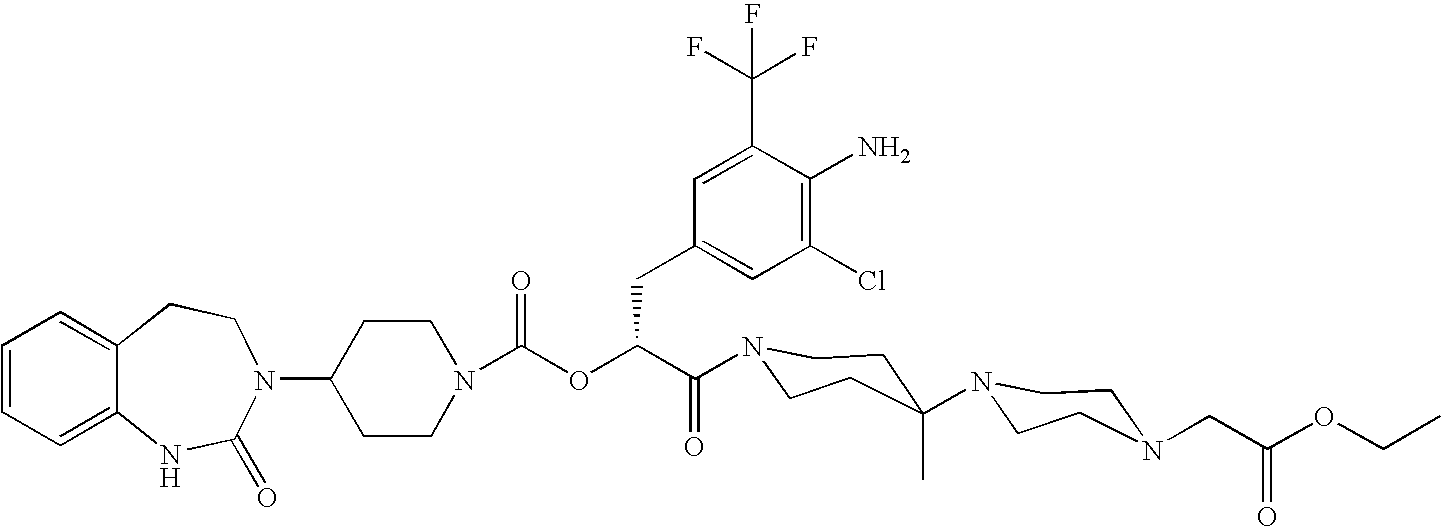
C12=CC=CC=C1NC(=O)N(C1CCN(C(OC(C(=O)N3CCC(N4CCN(CC(OCC)=O)CC4)(C)CC3)CC3=CC(Cl)=C(N)C(C(F)(F)F)=C3)=O)CC1)CC2
